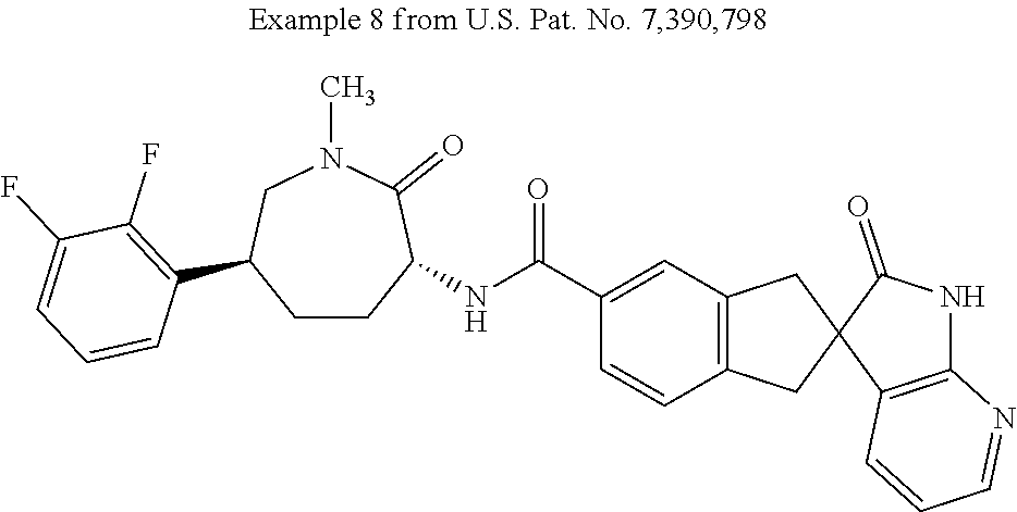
C1=CC2=C(C=C1C(NC1CCC(C3=C(F)C(F)=CC=C3)CN(C)C1=O)=O)CC1(C2)C2=C(NC1=O)N=CC=C2
